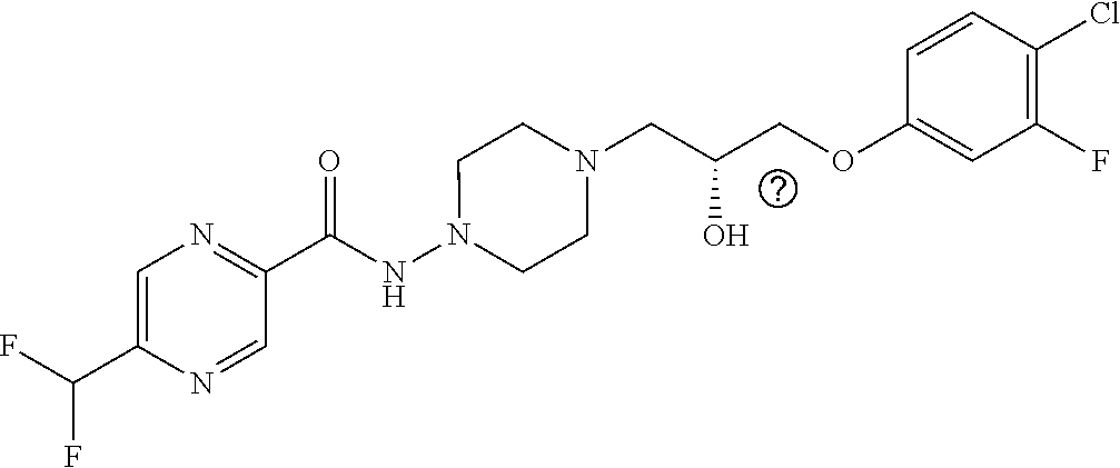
C1(C(NN2CCN(CC(O)COC3=CC(F)=C(Cl)C=C3)CC2)=O)=NC=C(C(F)F)N=C1
